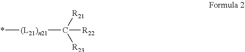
*[(L21)n21]C([R21])([R23])[R22]
